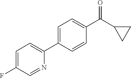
C1=C(F)C=NC(C2=CC=C(C(C3CC3)=O)C=C2)=C1
